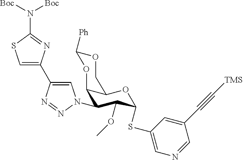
C1(N2C=C(C3=CSC(N([Boc])[Boc])=N3)N=N2)C(OC)C(SC2=CN=CC(C#C[TMS])=C2)OC2C1OC([Ph])OC2
